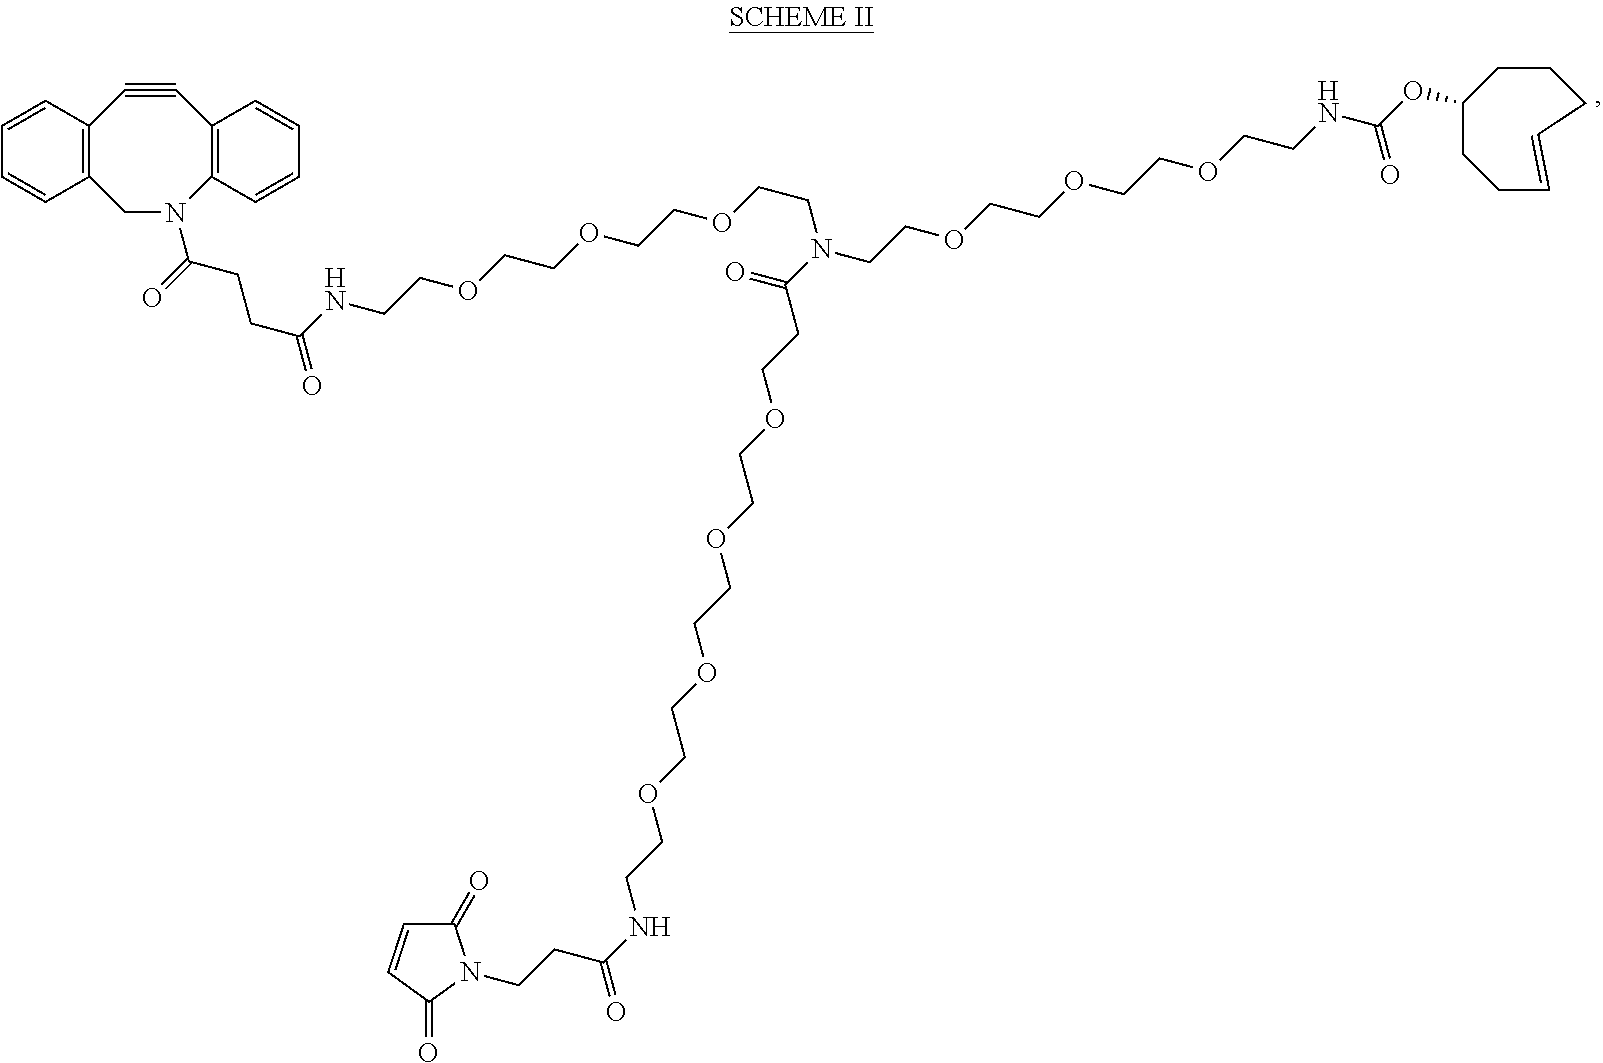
C12=C(C=CC=C1)N(C(=O)CCC(NCCOCCOCCOCCN(CCOCCOCCOCCNC(OC1CCC=CCCC1)=O)C(=O)CCOCCOCCOCCOCCNC(=O)CCN1C(=O)C=CC1=O)=O)CC1=C(C#C2)C=CC=C1
